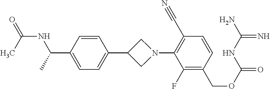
C1=CC(C(C)NC(=O)C)=CC=C1C1CN(C2=C(C#N)C=CC(COC(=O)NC(N)=N)=C2F)C1
